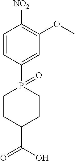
C1=CC(P2(=O)CCC(C(O)=O)CC2)=CC(OC)=C1[NO2]
